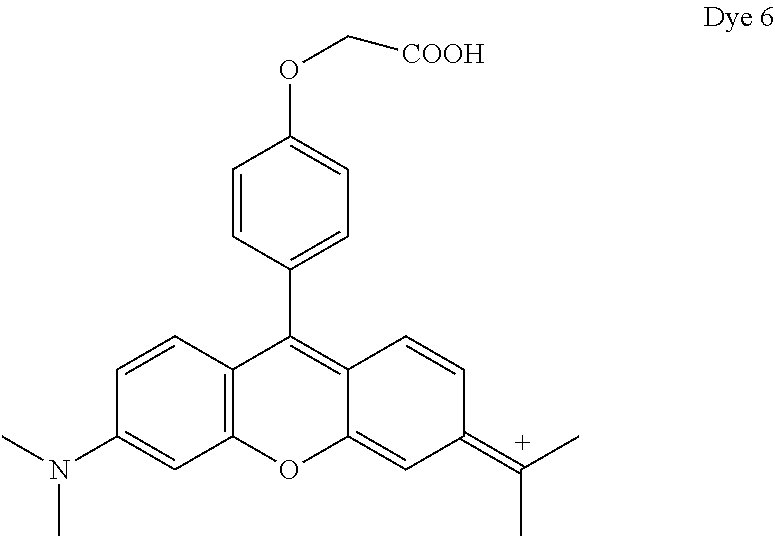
C1=CC(C2=C3C(=CC(=[C+](C)C)C=C3)OC3=C2C=CC(N(C)C)=C3)=CC=C1OC[COOH]
